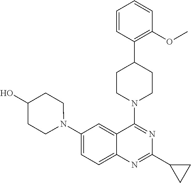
C1(N2CCC(O)CC2)=CC=C2C(=C1)C(N1CCC(C3=C(OC)C=CC=C3)CC1)=NC(C1CC1)=N2
